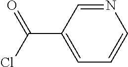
C1(C(=O)Cl)=CC=CN=C1
